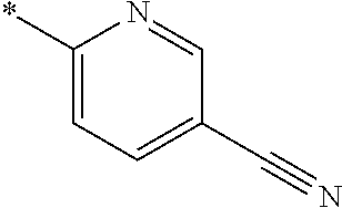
C1(*)=CC=C(C#N)C=N1
